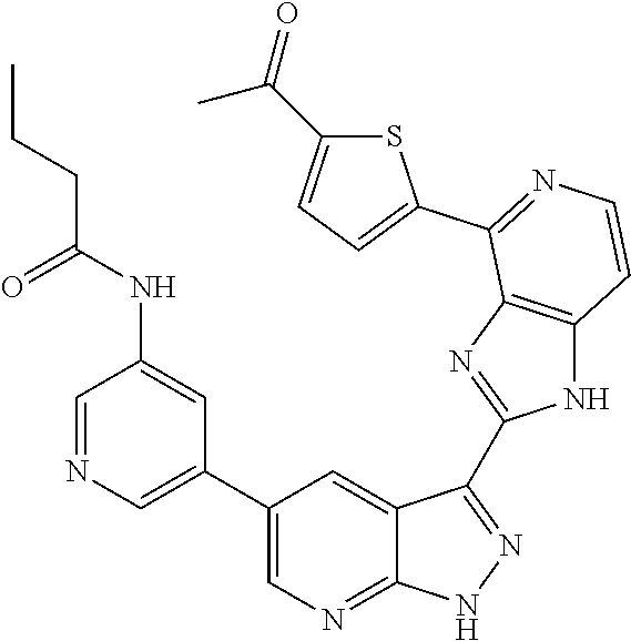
C1=NC=C(C2=CN=C3C(=C2)C(C2=NC4=C(N2)C=CN=C4C2=CC=C(C(=O)C)S2)=NN3)C=C1NC(CCC)=O
